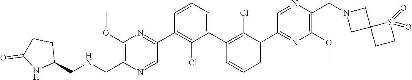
C1(C2=NC(OC)=C(C[HN]CC3CCC(=O)N3)N=C2)=C(Cl)C(C2=C(Cl)C(C3=NC(OC)=C(CN4CC5(C4)CCS5(=O)=O)N=C3)=CC=C2)=CC=C1
